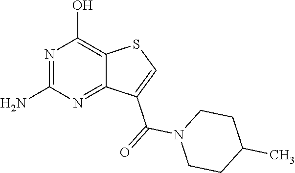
N1=C(N)N=C2C(=C1O)SC=C2C(=O)N1CCC(C)CC1
